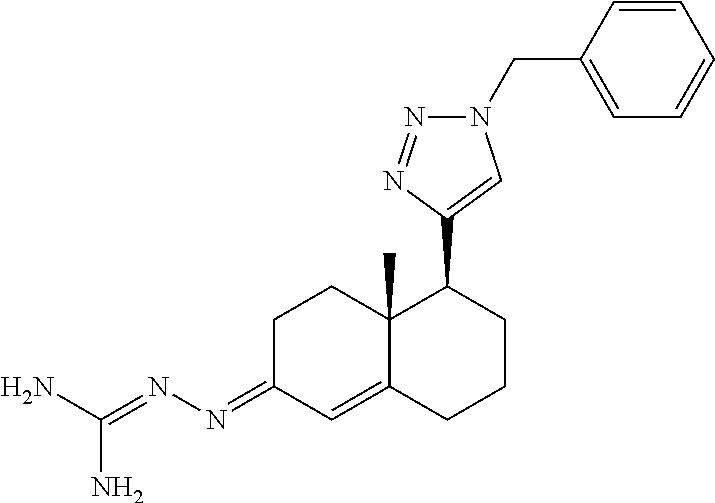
C1C(=NN=C(N)N)C=C2CCCC(C3=CN(CC4=CC=CC=C4)N=N3)C2(C)C1
